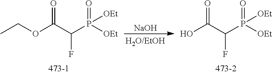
CCOC(C(P([OEt])(=O)[OEt])F)=O.OC(C(P([OEt])(=O)[OEt])F)=O.[NaOH]
